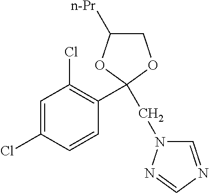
C1C([n-Pr])OC(CN2C=NC=N2)(C2=C(Cl)C=C(Cl)C=C2)O1
